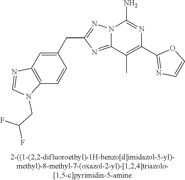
C1(CC2=NN3C(=N2)C(C)=C(C2=NC=CO2)N=C3N)=CC2=C(C=C1)N(CC(F)F)C=N2
